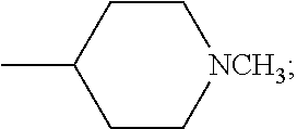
C1CC(C)CC[NCH3]1
